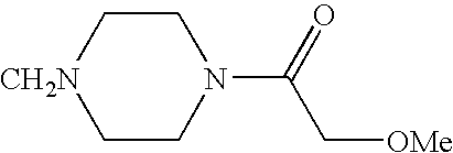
C1C[CH2N]CCN1C(C[OMe])=O
